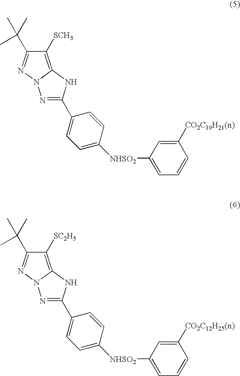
C1([SCH3])=C2N(N=C1C(C)(C)C)N=C(C1=CC=C([NHSO2]C3=CC=CC([CO2C10H21(n)])=C3)C=C1)N2.C1([SC2H5])=C2N(N=C1C(C)(C)C)N=C(C1=CC=C([NHSO2]C3=CC=CC([CO2C12H25(n)])=C3)C=C1)N2
